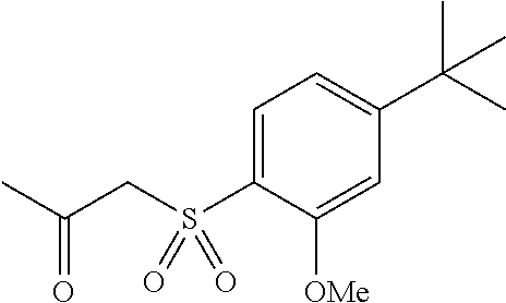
C1=C(S(CC(C)=O)(=O)=O)C([OMe])=CC(C(C)(C)C)=C1
